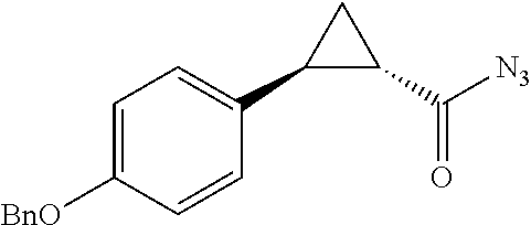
C1=C([BnO])C=CC(C2C(C([N3])=O)C2)=C1
